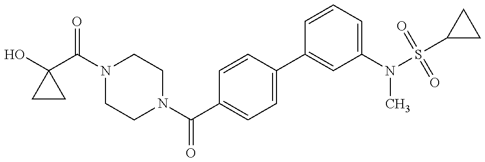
OC1(C(N2CCN(C(C3=CC=C(C4=CC(N(S(C5CC5)(=O)=O)C)=CC=C4)C=C3)=O)CC2)=O)CC1
